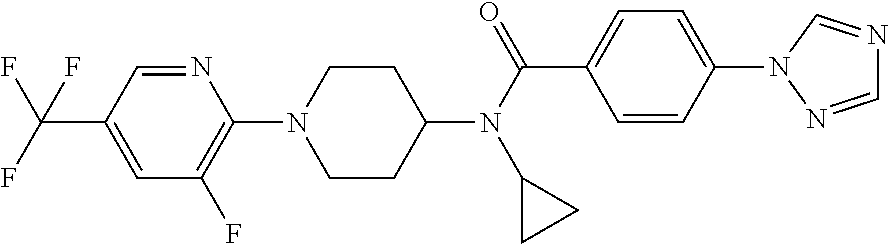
C1CC(N(C(C2=CC=C(N3N=CN=C3)C=C2)=O)C2CC2)CCN1C1=C(F)C=C(C(F)(F)F)C=N1
